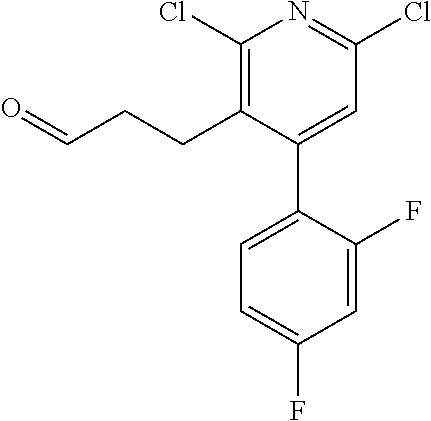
C1(Cl)=C(CCC=O)C(C2=CC=C(F)C=C2F)=CC(Cl)=N1
